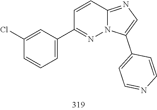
C1(C2=CC=CC(Cl)=C2)=NN2C(=NC=C2C2=CC=NC=C2)C=C1
